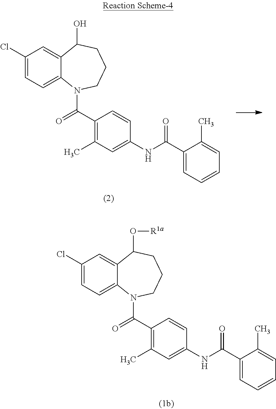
C1(Cl)=CC=C2C(=C1)C(O)CCCN2C(=O)C1=C(C)C=C(NC(=O)C2=CC=CC=C2C)C=C1.C1(Cl)=CC=C2C(=C1)C(O[R1a])CCCN2C(=O)C1=C(C)C=C(NC(=O)C2=CC=CC=C2C)C=C1
